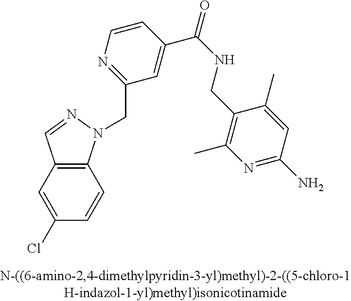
C1(Cl)=CC2=C(C=C1)N(CC1=NC=CC(C(NCC3=C(C)N=C(N)C=C3C)=O)=C1)N=C2
